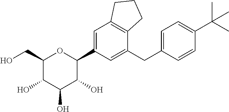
C1(CO)C(O)C(O)C(O)C(C2=CC3=C(C(CC4=CC=C(C(C)(C)C)C=C4)=C2)CCC3)O1
